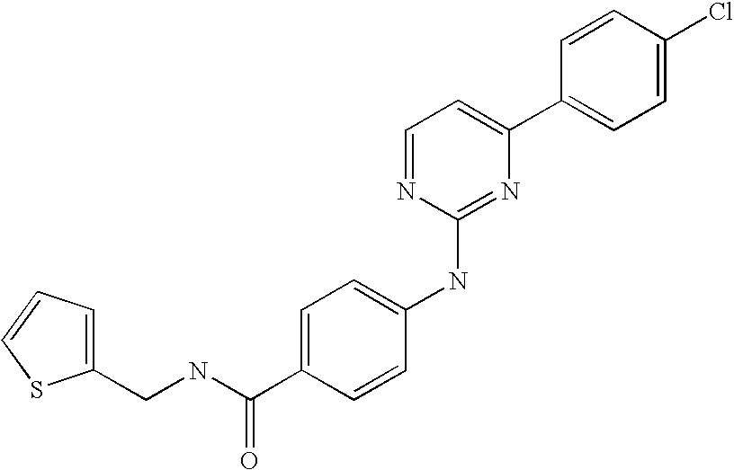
C1=CC(C2=CC=NC(NC3=CC=C(C(NCC4=CC=CS4)=O)C=C3)=N2)=CC=C1Cl
